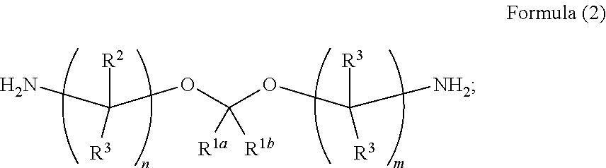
NC(OC(OC([NH2])([R3])[R3])([R1a])[R1b])([R2])[R3]
